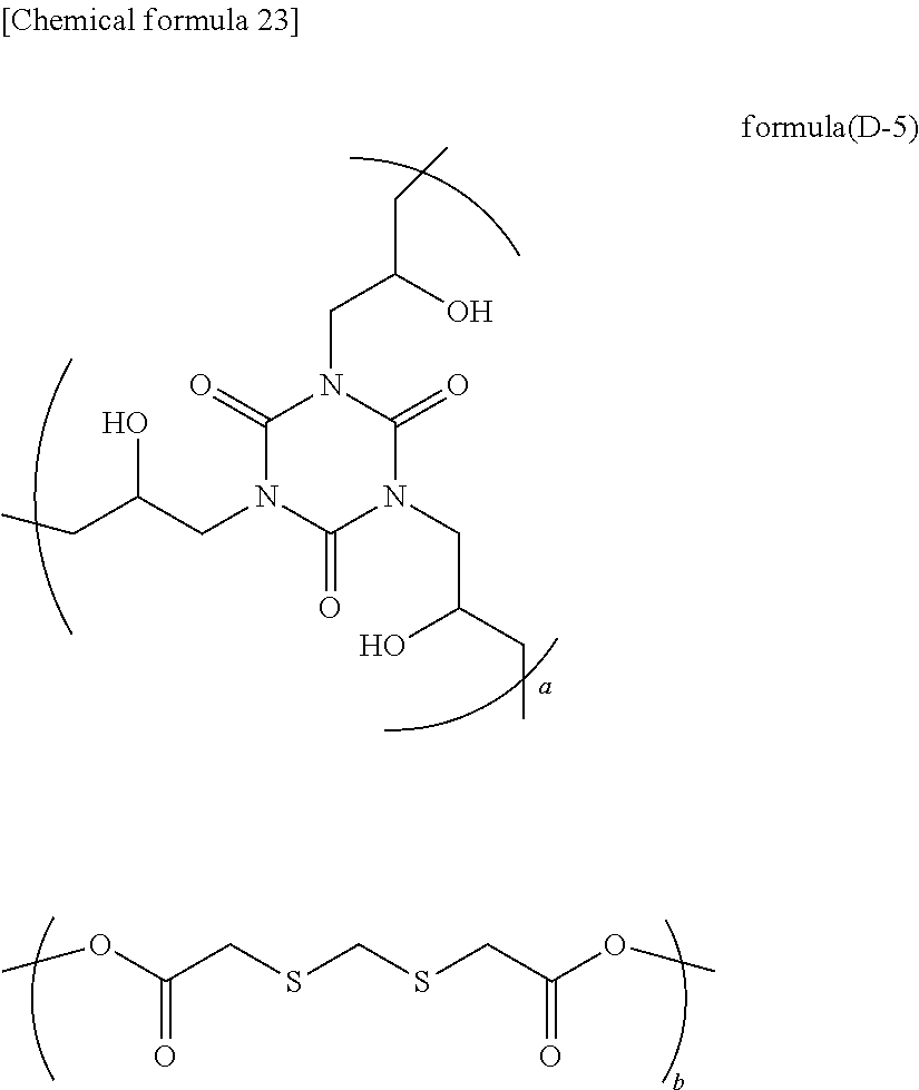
C1(=O)N(CC(CC)O)C(=O)N(CC(CC)O)C(=O)N1CC(CC)O.COC(CSCSCC(OC)=O)=O
